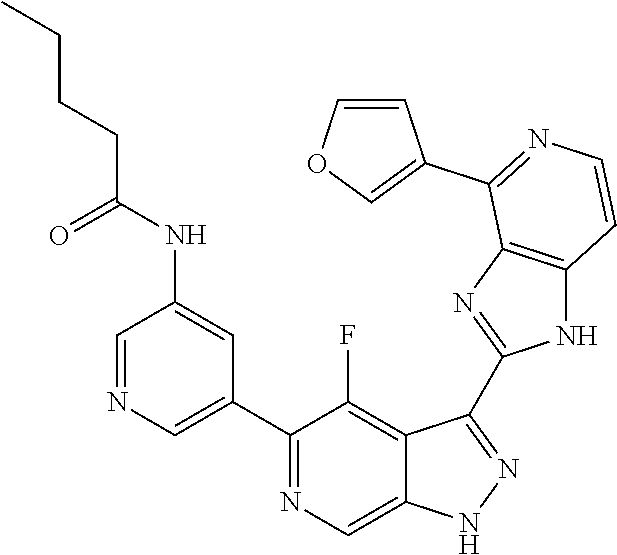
C1=NC=C(C2=NC=C3C(=C2F)C(C2=NC4=C(N2)C=CN=C4C2=COC=C2)=NN3)C=C1NC(CCCC)=O
